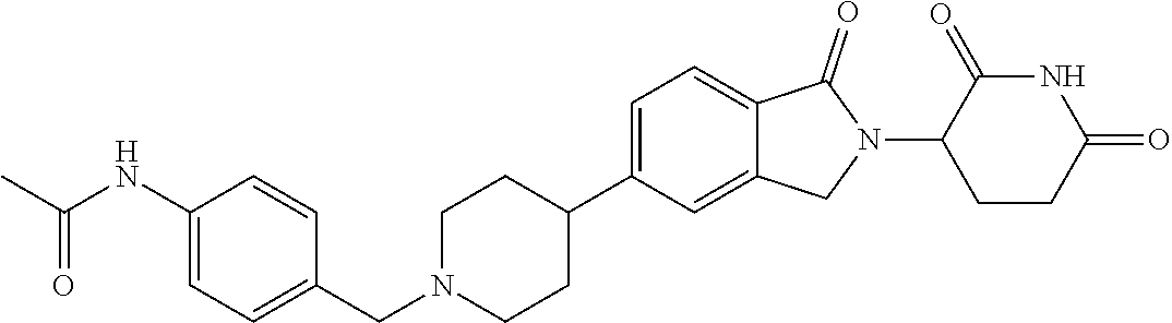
C1N(CC2=CC=C(NC(C)=O)C=C2)CCC(C2=CC=C3C(=C2)CN(C2CCC(=O)NC2=O)C3=O)C1
